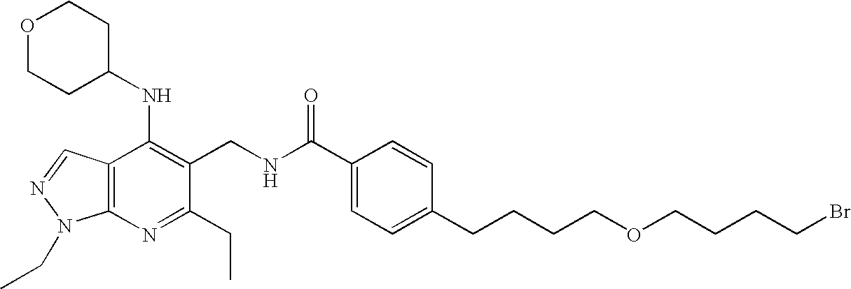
C1(C(NCC2=C(NC3CCOCC3)C3=C(N=C2CC)N(CC)N=C3)=O)=CC=C(CCCCOCCCCBr)C=C1
